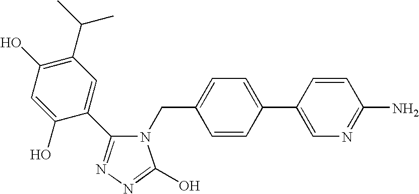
N1(CC2=CC=C(C3=CN=C(N)C=C3)C=C2)C(C2=CC(C(C)C)=C(O)C=C2O)=NN=C1O
